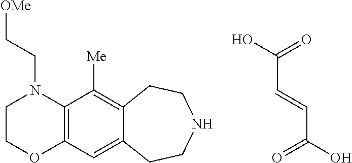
OC(=O)C=CC(O)=O.C1COC2=C(N1CC[OMe])C([Me])=C1C(=C2)CCNCC1
